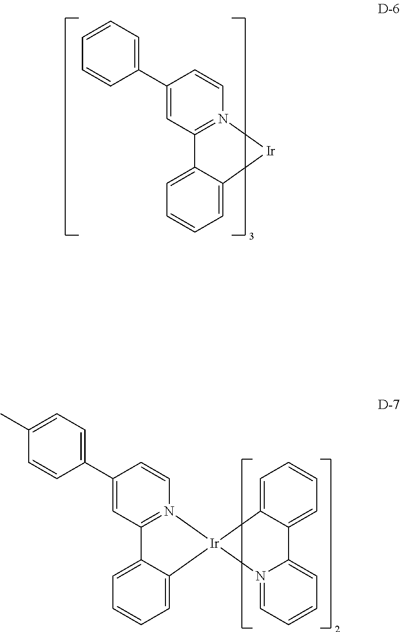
C1=C2C(=CC=C1)[Ir]N1=C2C=C(C2=CC=CC=C2)C=C1.C1=C2C(=CC=C1)[Ir]1(N3=C2C=C(C2=CC=C(C)C=C2)C=C3)N2=CC=CC=C2C2=CC=CC=C21
